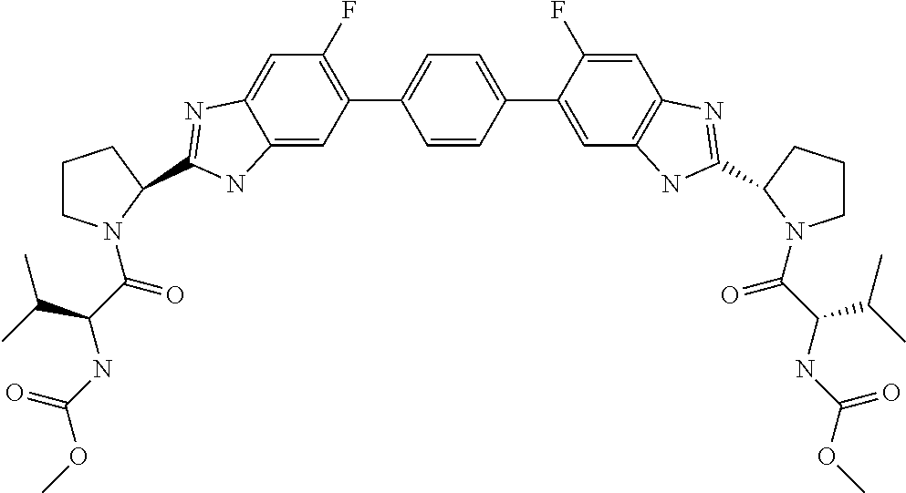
COC(NC(C(=O)N1CCCC1C1=NC2=CC(F)=C(C3=CC=C(C4=CC5=C(C=C4F)N=C(C4CCCN4C(C(NC(OC)=O)C(C)C)=O)N5)C=C3)C=C2N1)C(C)C)=O
